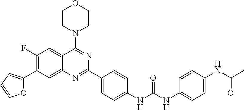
O1C(C2=C(F)C=C3C(=C2)N=C(C2=CC=C(NC(NC4=CC=C(NC(C)=O)C=C4)=O)C=C2)N=C3N2CCOCC2)=CC=C1
